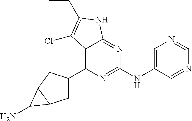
C1(C2CC3C(C2)C3N)=C2C(=NC(NC3=CN=CN=C3)=N1)NC(CC)=C2Cl
